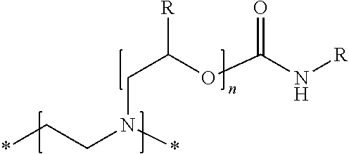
C(N(CC*)*)C(OC(N[R])=O)[R]
